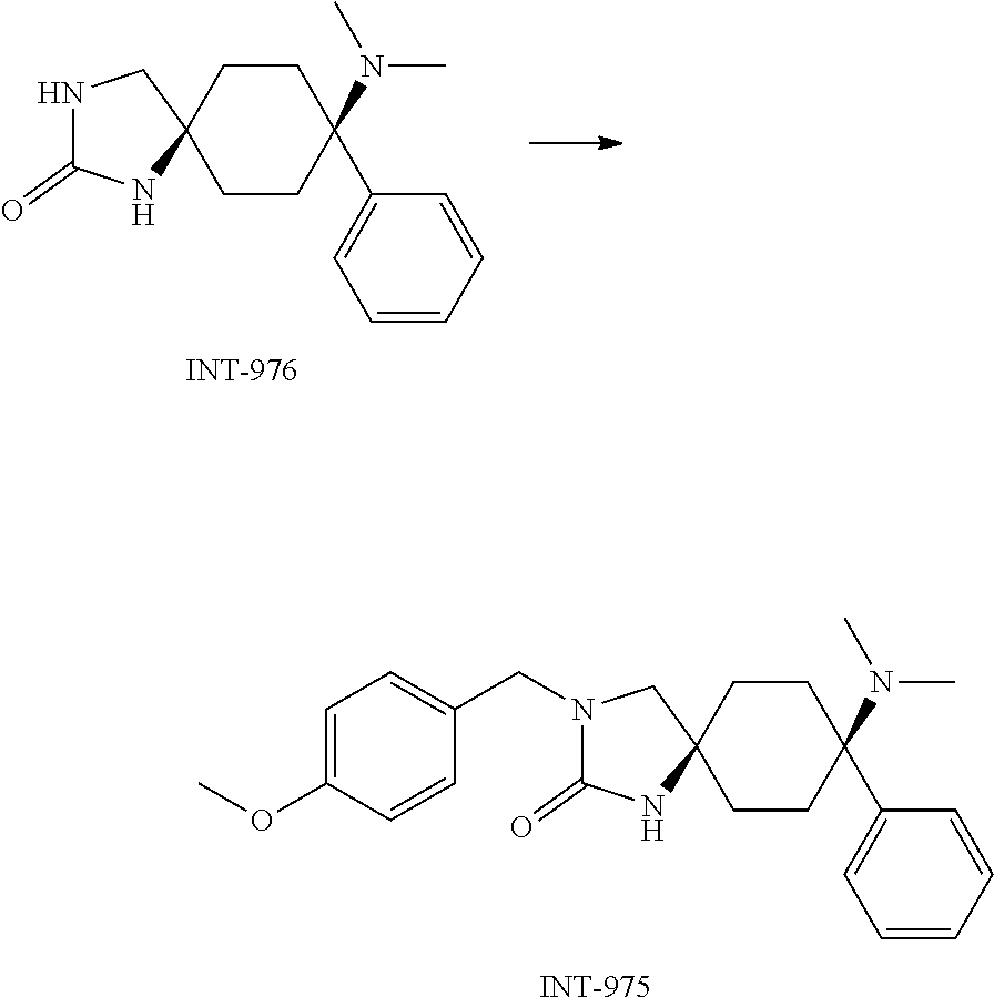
N1C(=O)NC2(C1)CCC(N(C)C)(C1=CC=CC=C1)CC2.N1(CC2=CC=C(OC)C=C2)C(=O)NC2(C1)CCC(N(C)C)(C1=CC=CC=C1)CC2
